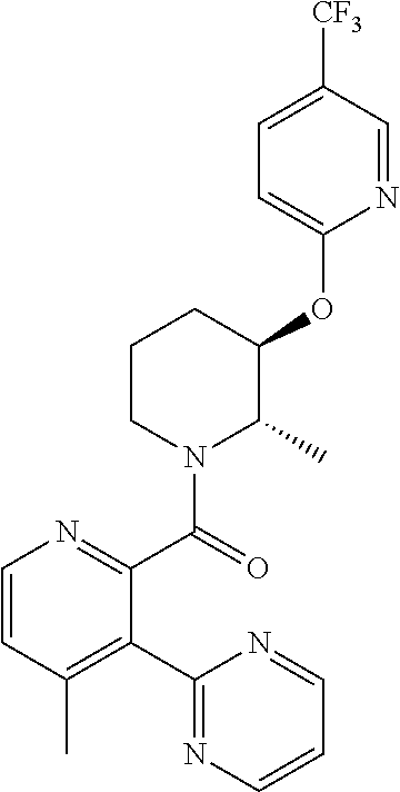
C1(C2=C(C)C=CN=C2C(=O)N2C(C)C(OC3=CC=C([CF3])C=N3)CCC2)=NC=CC=N1
